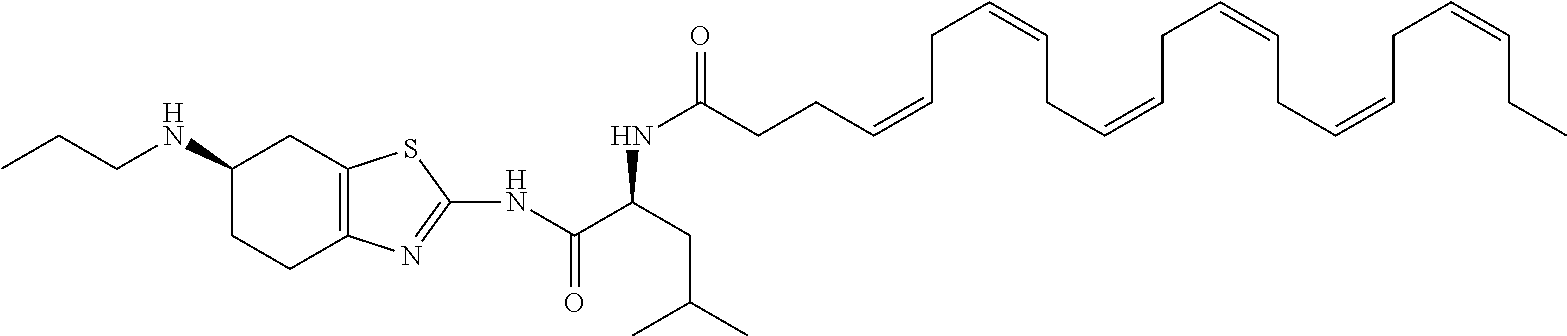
N(C(C(NC(CCC=CCC=CCC=CCC=CCC=CCC=CCC)=O)CC(C)C)=O)C1=NC2=C(CC(NCCC)CC2)S1
